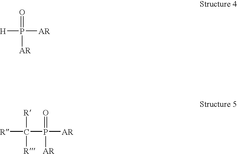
[H]P(=O)([AR])[AR].[R]C([R])([R])P(=O)([AR])[AR]
